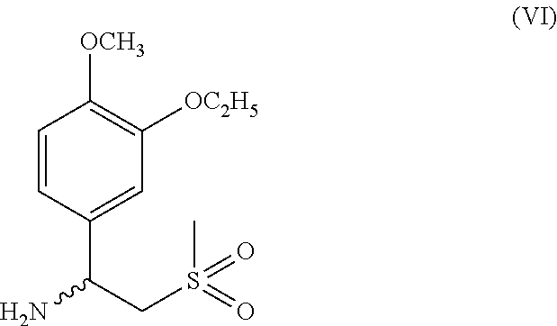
C1=CC(C(CS(C)(=O)=O)N)=CC([OC2H5])=C1[OCH3]
